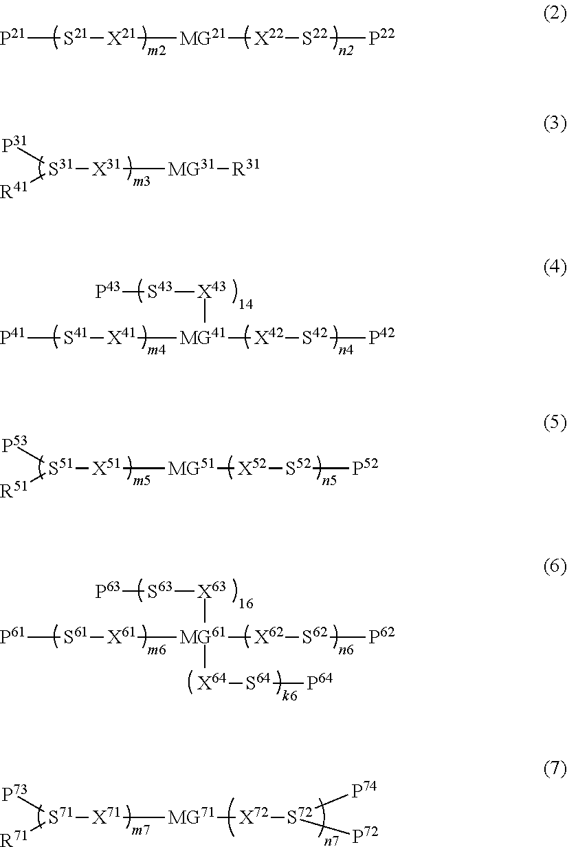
[P21][S21][X21][MG21][X22][S22][P22].[P41][S41][X41][MG41]([X42][S42][P42])[X43][S43][P43].[S31]([R41])([P31])[X31][MG31][R31].[S51]([R51])([P53])[X51][MG51][X52][S52][P52].[P61][S61][X61][MG61]([X62][S62][P62])([X63][S63][P63])[X64][S64][P64].[S71]([R71])([P73])[X71][MG71]([X72][S72]([P72])[P74])C
